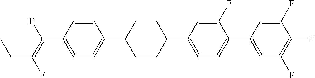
C(C1=CC=C(C2CCC(C3=CC=C(C4=CC(F)=C(F)C(F)=C4)C(F)=C3)CC2)C=C1)(=C(F)CC)F
